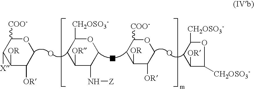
O1C([COO-])C([X])C([OR])C([OR])C1.O.O1C([CH2OSO3-])CC([OR])C(N[Z])C1.O1C([COO-])CC([OR])C([OR])C1.O.O1C([CH2OSO3-])CC([OR])C1[CH2OSO3-].O
